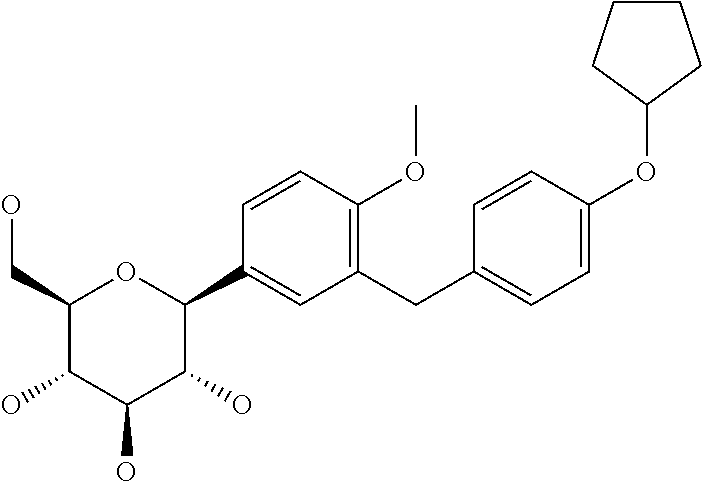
C1(CO)C(O)C(O)C(O)C(C2=CC(CC3=CC=C(OC4CCCC4)C=C3)=C(OC)C=C2)O1
